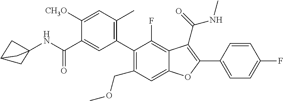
C1=C(C2=C(C(=O)NC)C3=C(F)C(C4=C(C)C=C([CH3O])C(C(NC56CC(C5)C6)=O)=C4)=C(COC)C=C3O2)C=CC(F)=C1
